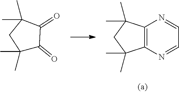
C1(C)(C)C(=O)C(=O)C(C)(C)C1.C12=C(N=CC=N1)C(C)(C)CC2(C)C
